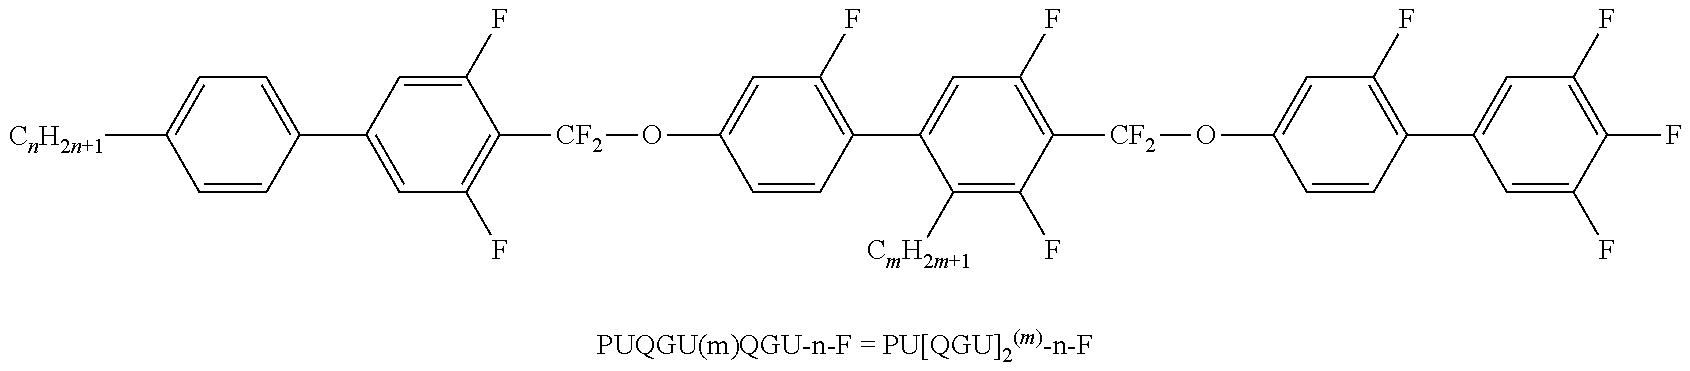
C1=CC(C2=CC(F)=C([CF2]OC3=CC(F)=C(C4=CC(F)=C([CF2]OC5=CC(F)=C(C6=CC(F)=C(F)C(F)=C6)C=C5)C(F)=C4[CmH2m+1])C=C3)C(F)=C2)=CC=C1[CnH2n+1]
